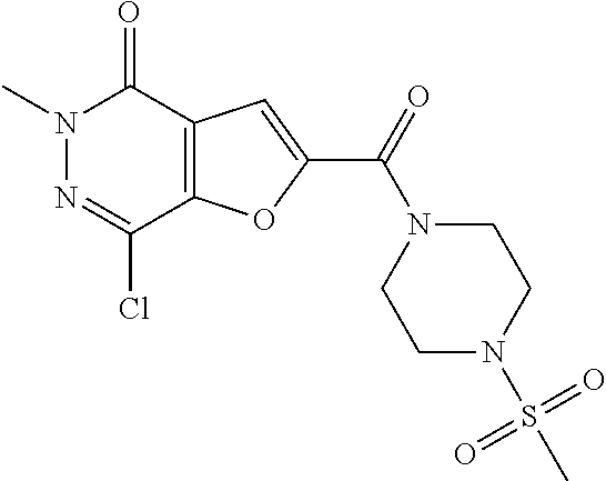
N1(C)N=C(Cl)C2=C(C1=O)C=C(C(N1CCN(S(C)(=O)=O)CC1)=O)O2
